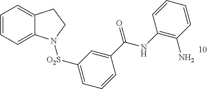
C1=CC=C2C(=C1)CCN2[O2S]C1=CC=CC(C(=O)NC2=C(N)C=CC=C2)=C1
